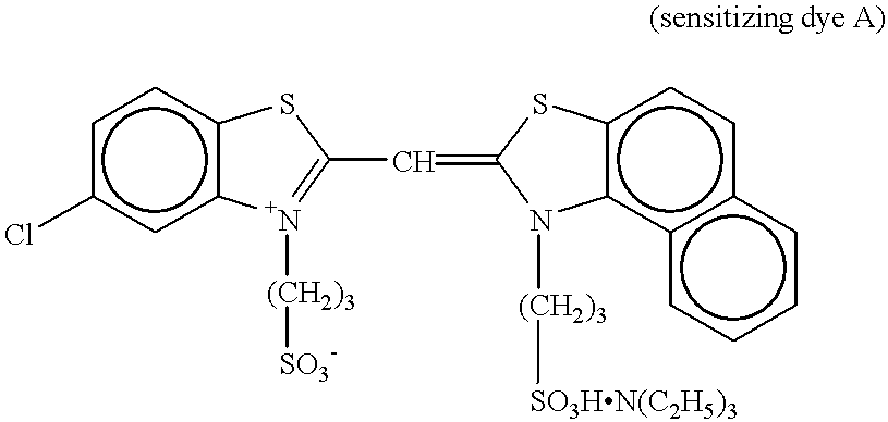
Clc1cc2c(cc1)SC(C=C1Sc3c(c4c(cc3)cccc4)N1[(CH2)3][SO3HN(C2H5)3])=[N+]2[(CH2)3][SO3-]
